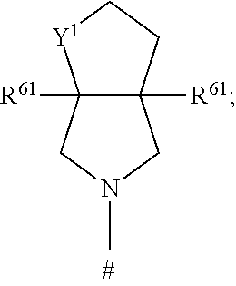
C12([R61])C([R61])(CC[Y1]1)CN(C)C2
